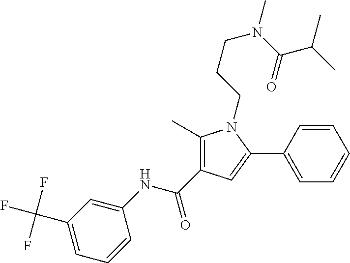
C1(C)=C(C(NC2=CC(C(F)(F)F)=CC=C2)=O)C=C(C2=CC=CC=C2)N1CCCN(C(C(C)C)=O)C
